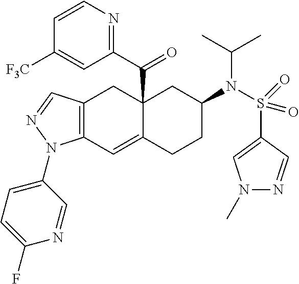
C12(C(C3=NC=CC([F3C])=C3)=O)C(=CC3=C(C1)C=NN3C1=CC=C(F)N=C1)CCC(N(S(C1=CN(C)N=C1)(=O)=O)C(C)C)C2
